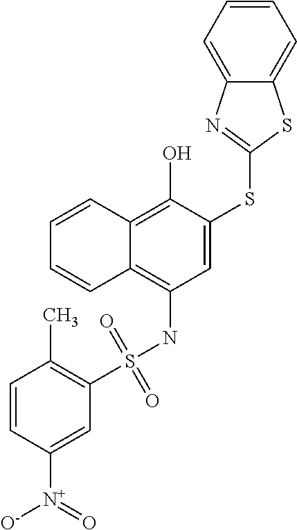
C1=C(SC2=NC3=CC=CC=C3S2)C(O)=C2C(=C1NS(C1=C(C)C=CC([N+](=O)[O-])=C1)(=O)=O)C=CC=C2
